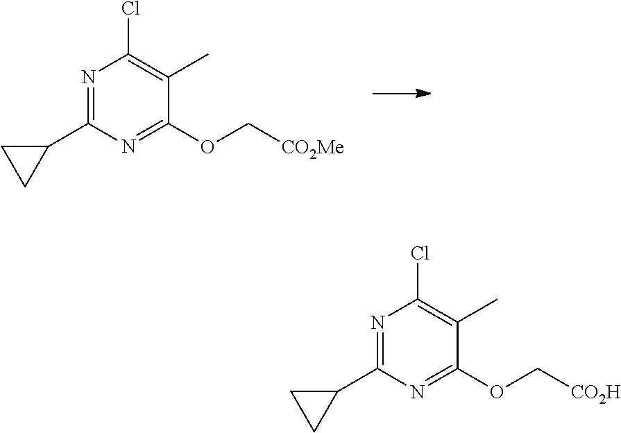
N1=C(C2CC2)N=C(OC[CO2Me])C(C)=C1Cl.N1=C(C2CC2)N=C(OC[CO2H])C(C)=C1Cl
